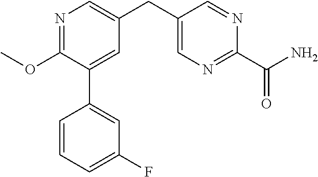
N1=C(OC)C(C2=CC(F)=CC=C2)=CC(CC2=CN=C(C(N)=O)N=C2)=C1
